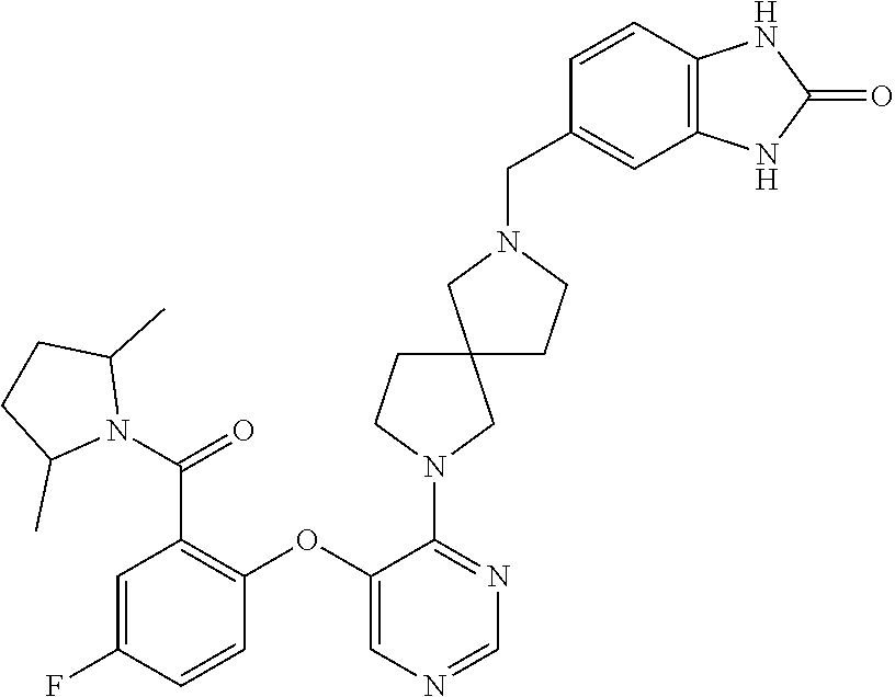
C1=C(F)C=CC(OC2=CN=CN=C2N2CC3(CC2)CCN(CC2=CC4=C(C=C2)NC(=O)N4)C3)=C1C(=O)N1C(C)CCC1C
